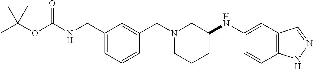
C1=C(CNC(OC(C)(C)C)=O)C=C(CN2CCCC(NC3=CC4=C(C=C3)NN=C4)C2)C=C1
